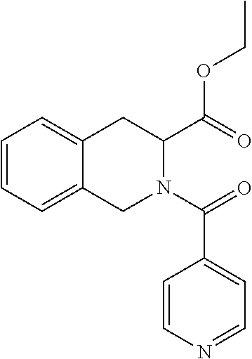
C1=CC=C2C(=C1)CC(C(OCC)=O)N(C(=O)C1=CC=NC=C1)C2
